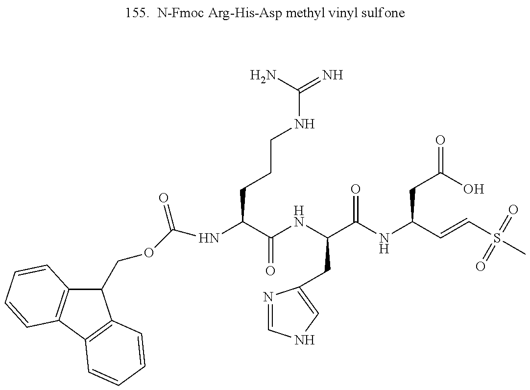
C1(COC(NC(C(=O)NC(CC2=CNC=N2)C(=O)NC(CC(O)=O)C=CS(=O)(=O)C)CCCNC(N)=N)=O)C2=C(C3=C1C=CC=C3)C=CC=C2
